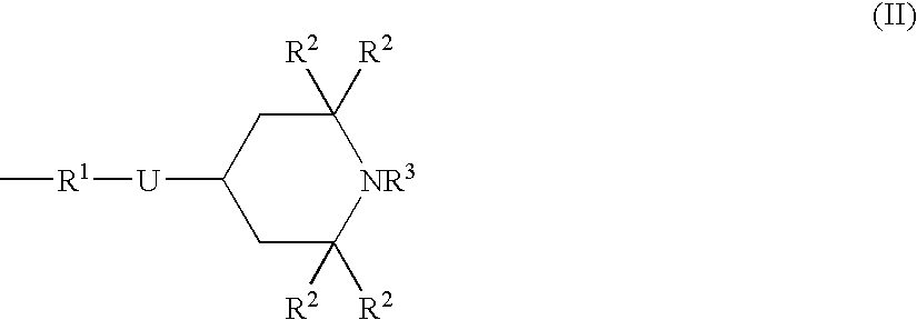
C1C([R2])([R2])[NR3]C([R2])([R2])CC1[U][R1]C
